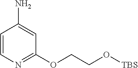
C1=CN=C(OCCO[TBS])C=C1N
